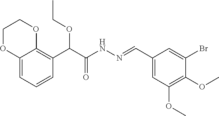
C1=C2C(=C(C(C(NN=CC3=CC(OC)=C(OC)C(Br)=C3)=O)OCC)C=C1)OCCO2
